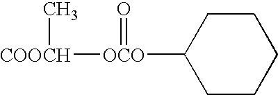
[COOCH]([OCO](C1CCCCC1)=O)C
